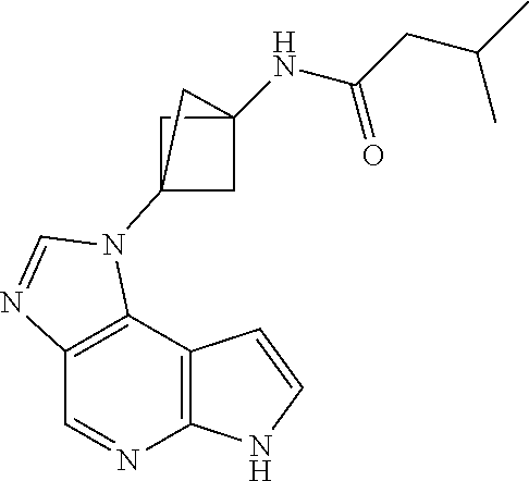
C1=NC2=C(C3=C1N=CN3C13CC(NC(CC(C)C)=O)(C1)C3)C=CN2
